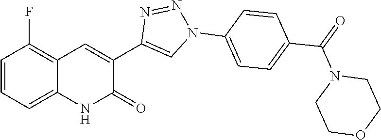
C1=CC(F)=C2C(=C1)NC(=O)C(C1=CN(C3=CC=C(C(=O)N4CCOCC4)C=C3)N=N1)=C2
